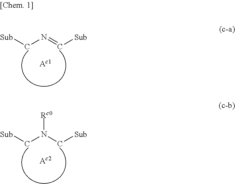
[Sub]CN=C[Sub].[Sub]CN(C[Sub])[Rc0]
